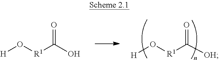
[H]O[R1]C(O)=O.[H]O[R1]C([OH])=O
